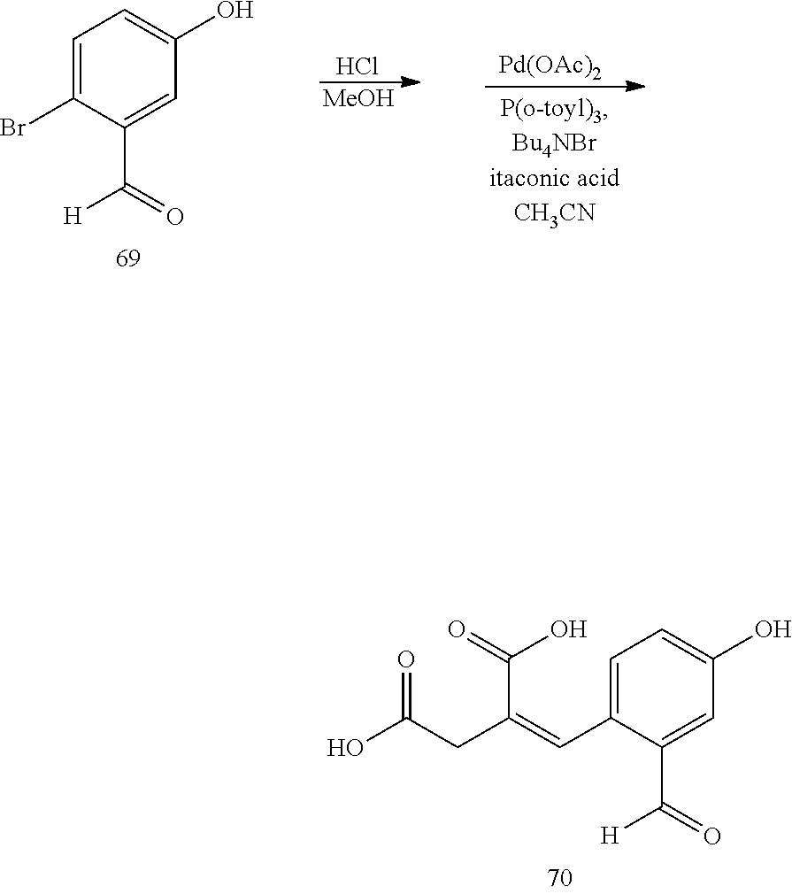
C1=C(C=C(CC(=O)O)C(O)=O)C(C(=O)[H])=CC(O)=C1.[Pd(OAc)2].Cl.[MeOH].C1=C(Br)C(C(=O)[H])=CC(O)=C1
